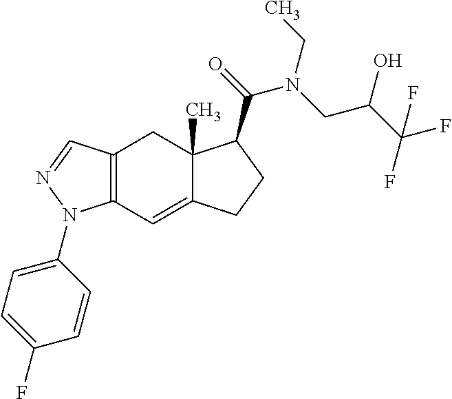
C12=C(C=C3C(C)(C1)C(C(=O)N(CC(C(F)(F)F)O)CC)CC3)N(C1=CC=C(F)C=C1)N=C2
